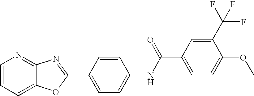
C1=CC=C2C(=N1)N=C(C1=CC=C(NC(C3=CC=C(OC)C(C(F)(F)F)=C3)=O)C=C1)O2
